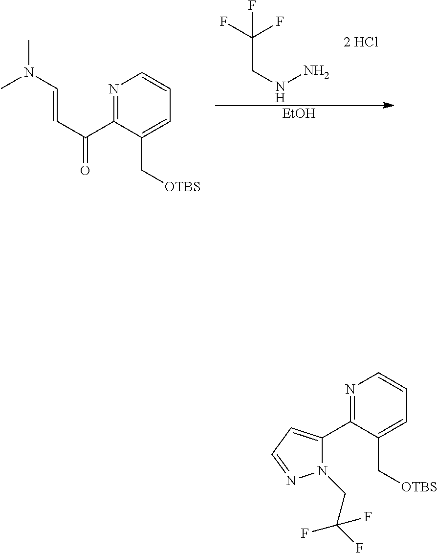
C(CNN)(F)(F)F.[EtOH].N1=C(C(C=CN(C)C)=O)C(C[OTBS])=CC=C1.N1=C(C2=CC=NN2CC(F)(F)F)C(C[OTBS])=CC=C1
